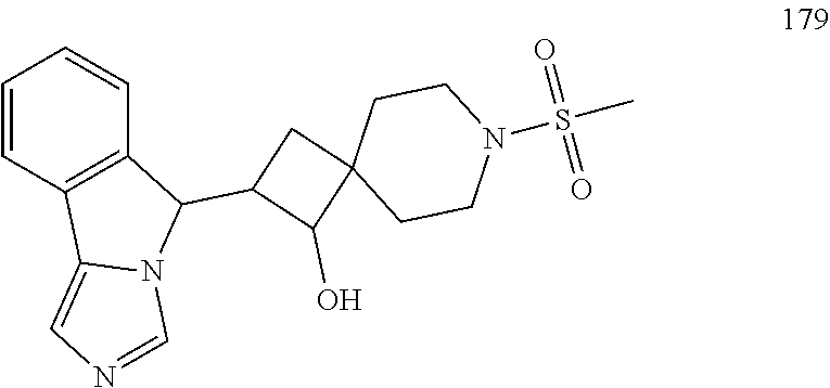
C1(C2C3=C(C4=CN=CN24)C=CC=C3)C(O)C2(C1)CCN(S(C)(=O)=O)CC2
